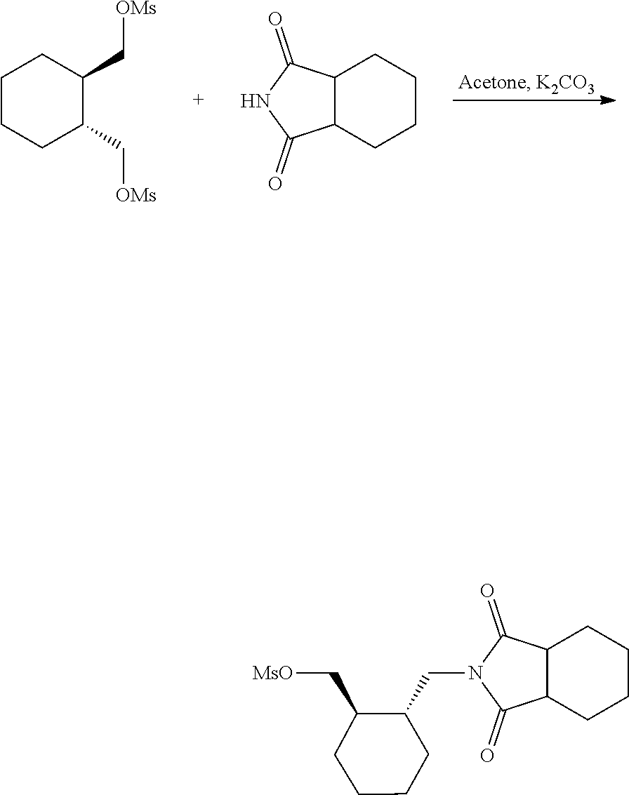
C1(C[OMs])C(C[OMs])CCCC1.N1C(=O)C2C(C1=O)CCCC2.N1(CC2C(C[MsO])CCCC2)C(=O)C2C(C1=O)CCCC2
